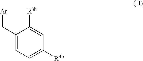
C1(C[Ar])=CC=C([R4b])C=C1[R3b]
